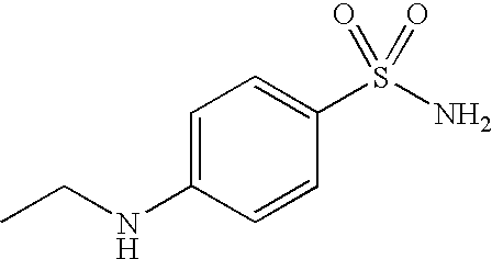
C1=C(NCC)C=CC(S(N)(=O)=O)=C1
